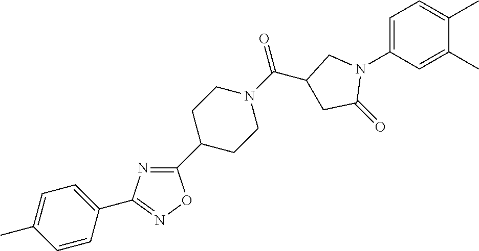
C1=C(N2CC(C(N3CCC(C4=NC(C5=CC=C(C)C=C5)=NO4)CC3)=O)CC2=O)C=C(C)C(C)=C1
